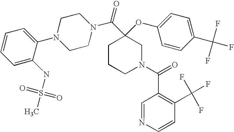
C1=C(NS(C)(=O)=O)C(N2CCN(C(=O)C3(OC4=CC=C(C(F)(F)F)C=C4)CCCN(C(C4=C(C(F)(F)F)C=CN=C4)=O)C3)CC2)=CC=C1
